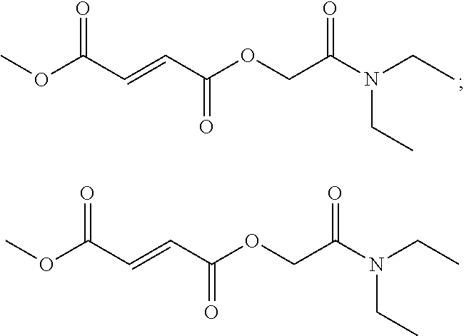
COC(C=CC(OCC(N(CC)CC)=O)=O)=O.COC(C=CC(OCC(N(CC)CC)=O)=O)=O
